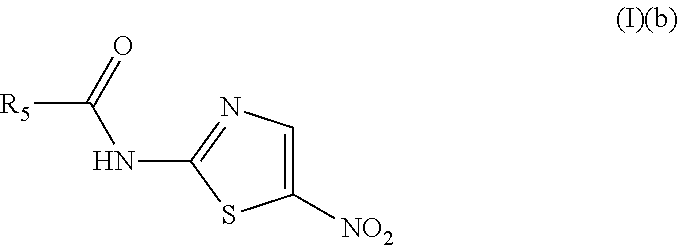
C1=C([NO2])SC(NC(=O)[R5])=N1
